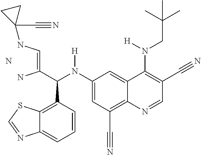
N.C1(N(C(C(=CNC2(C#N)CC2)N)C2=C3C(=CC=C2)N=CS3)[H])=CC(C#N)=C2C(=C1)C(N(CC(C)(C)C)[H])=C(C#N)C=N2
